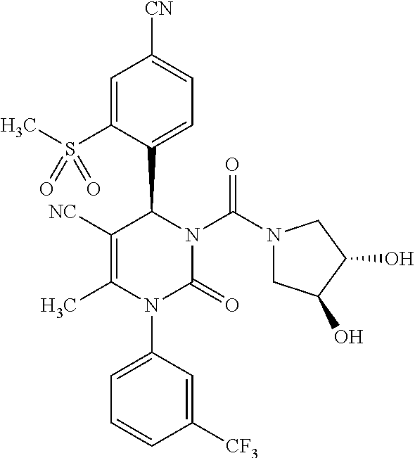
C1=C(S(C)(=O)=O)C(C2N(C(N3CC(O)C(O)C3)=O)C(=O)N(C3=CC=CC([CF3])=C3)C(C)=C2[NC])=CC=C1[CN]
